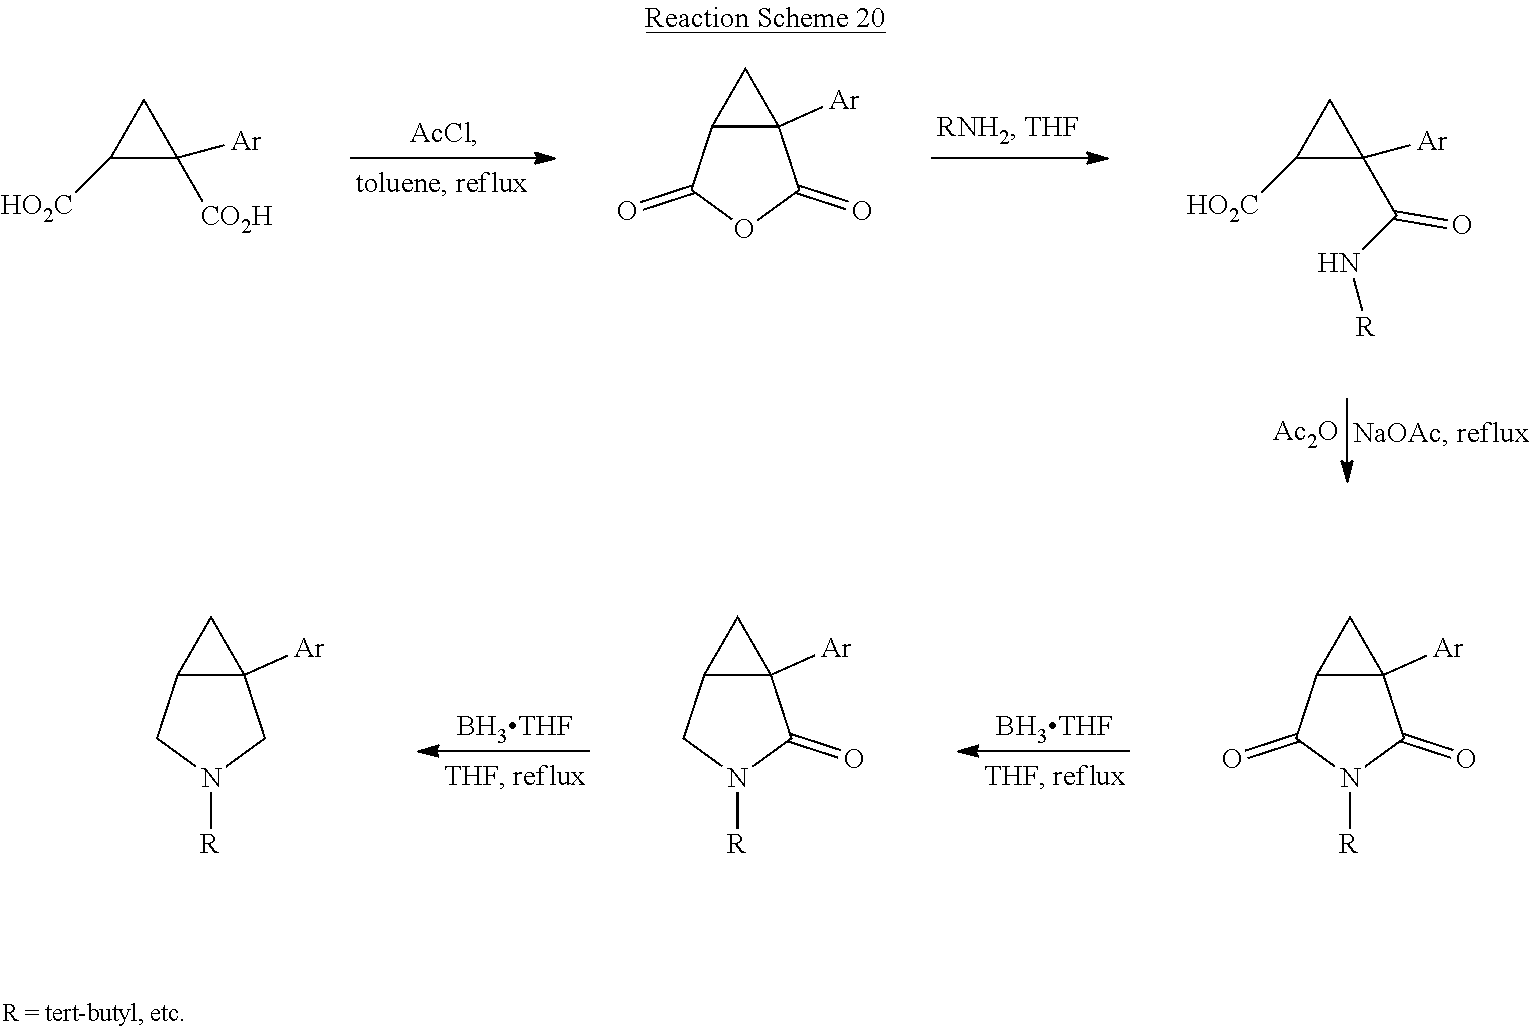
[Ac2O].C1([HO2C])C([CO2H])([Ar])C1.C12([Ar])C(C(=O)OC1=O)C2.C1([HO2C])C(C(N[R])=O)([Ar])C1.[BH3THF].[BH3THF].C12([Ar])C(C(=O)N([R])C1=O)C2.C12([Ar])C(CN([R])C1=O)C2.C12([Ar])C(CN([R])C1)C2
